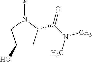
C1(O)CC(C(N(C)C)=O)N(*)C1
